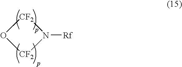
[CF2]1O[CF2]N1[Rf]
